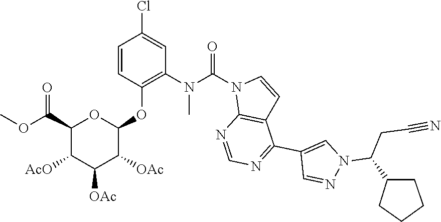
C1=NC2=C(C=CN2C(N(C)C2=C(OC3C([OAc])C([OAc])C([AcO])C(C(OC)=O)O3)C=CC(Cl)=C2)=O)C(C2=CN(C(CC#N)C3CCCC3)N=C2)=N1
